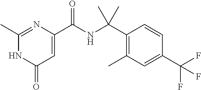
C1(C)=NC(C(NC(C2=C(C)C=C(C(F)(F)F)C=C2)(C)C)=O)=CC(=O)N1
